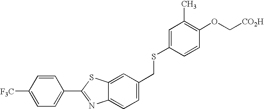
C1([F3C])=CC=C(C2=NC3=CC=C(CSC4=CC(C)=C(OC[CO2H])C=C4)C=C3S2)C=C1
